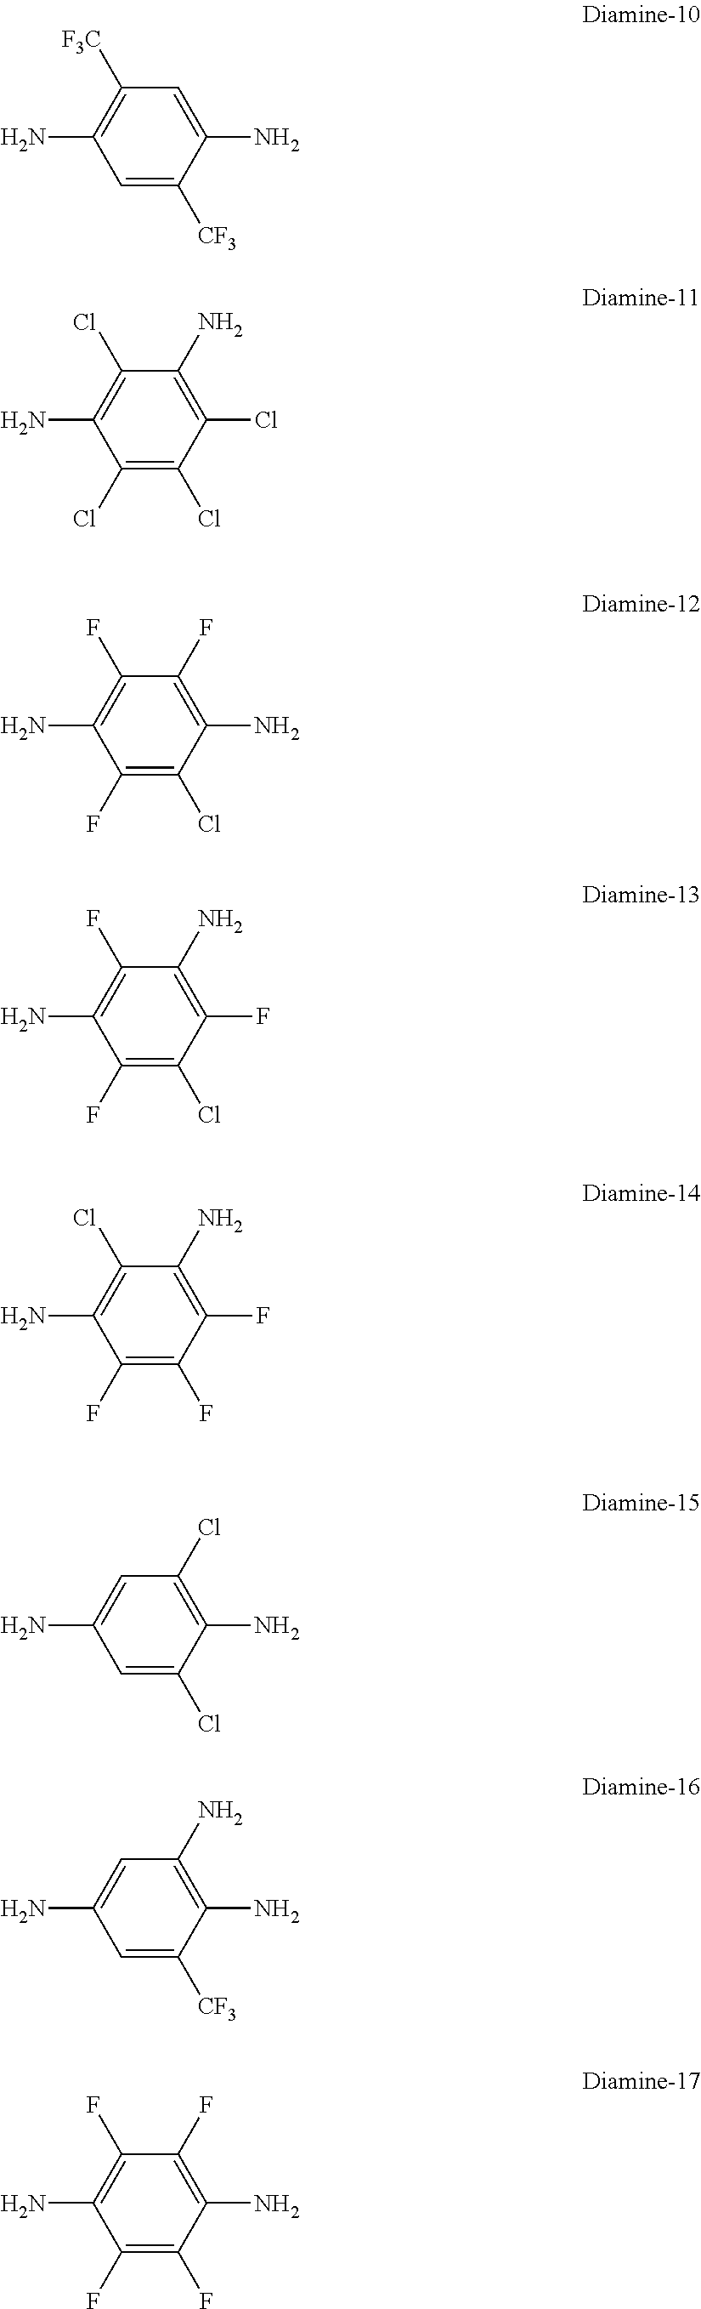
C1=C([CF3])C(N)=CC([F3C])=C1N.C1(Cl)=C(Cl)C(Cl)=C(N)C(Cl)=C1N.C1(F)=C(Cl)C(N)=C(F)C(F)=C1N.C1(F)=C(Cl)C(F)=C(N)C(F)=C1N.C1(F)=C(F)C(F)=C(N)C(Cl)=C1N.C1=C(Cl)C(N)=C(Cl)C=C1N.C1=C([CF3])C(N)=C(N)C=C1N.C1(F)=C(F)C(N)=C(F)C(F)=C1N
